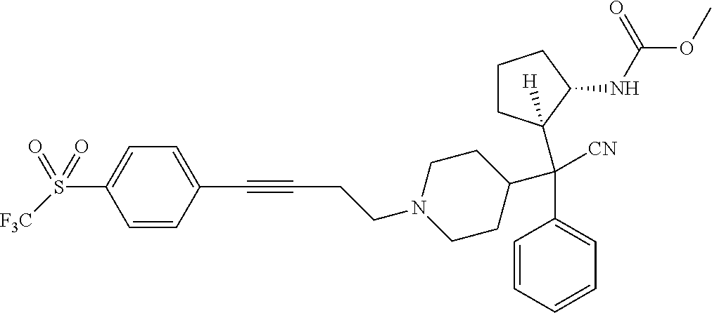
N1(CCC#CC2=CC=C(S(=O)(=O)[F3C])C=C2)CCC(C(C2=CC=CC=C2)([CN])C2([H])CCCC2NC(OC)=O)CC1
